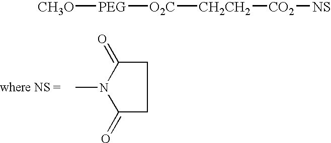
C1C(=O)N(C)C(=O)C1.[O2C]([CH2CH2][CO2][NS])[PEG][CH3O]
